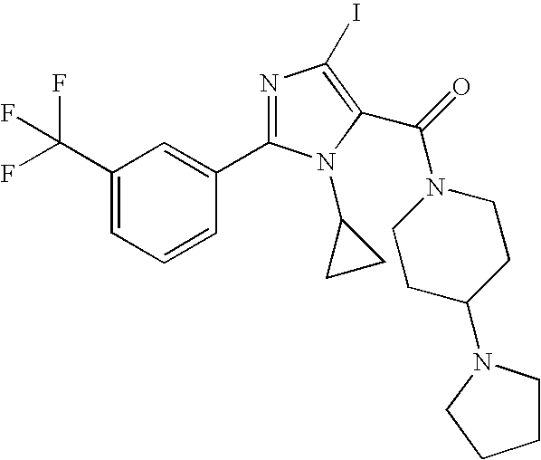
C1(C(F)(F)F)=CC=CC(C2=NC(I)=C(C(=O)N3CCC(N4CCCC4)CC3)N2C2CC2)=C1
